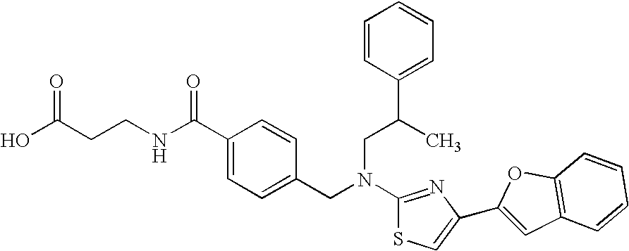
C(CCNC(C1=CC=C(CN(CC(C)C2=CC=CC=C2)C2=NC(C3=CC4=C(O3)C=CC=C4)=CS2)C=C1)=O)(O)=O
